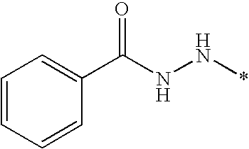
C1=CC=CC(C(NN*)=O)=C1
